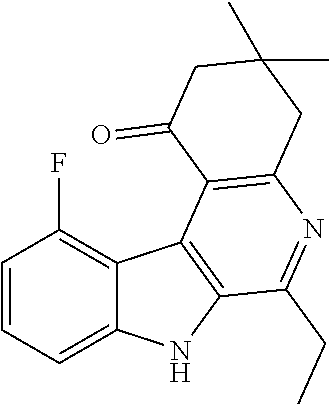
C1=CC=C2C(=C1F)C1=C(N2)C(CC)=NC2=C1C(=O)CC(C)(C)C2
